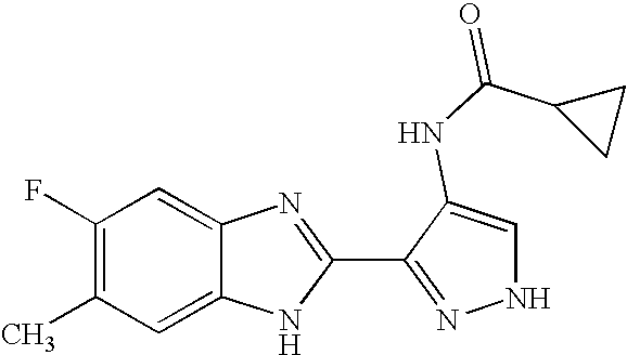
C1=C2C(=CC(F)=C1C)N=C(C1=NNC=C1NC(C1CC1)=O)N2
